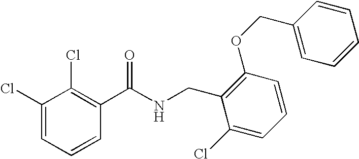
C1(Cl)=CC=CC(C(NCC2=C(OCC3=CC=CC=C3)C=CC=C2Cl)=O)=C1Cl
